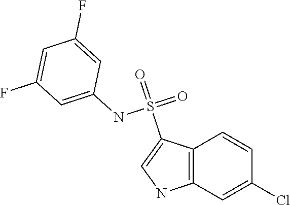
C1=CC2=C(C=C1Cl)NC=C2S(=O)(=O)NC1=CC(F)=CC(F)=C1
